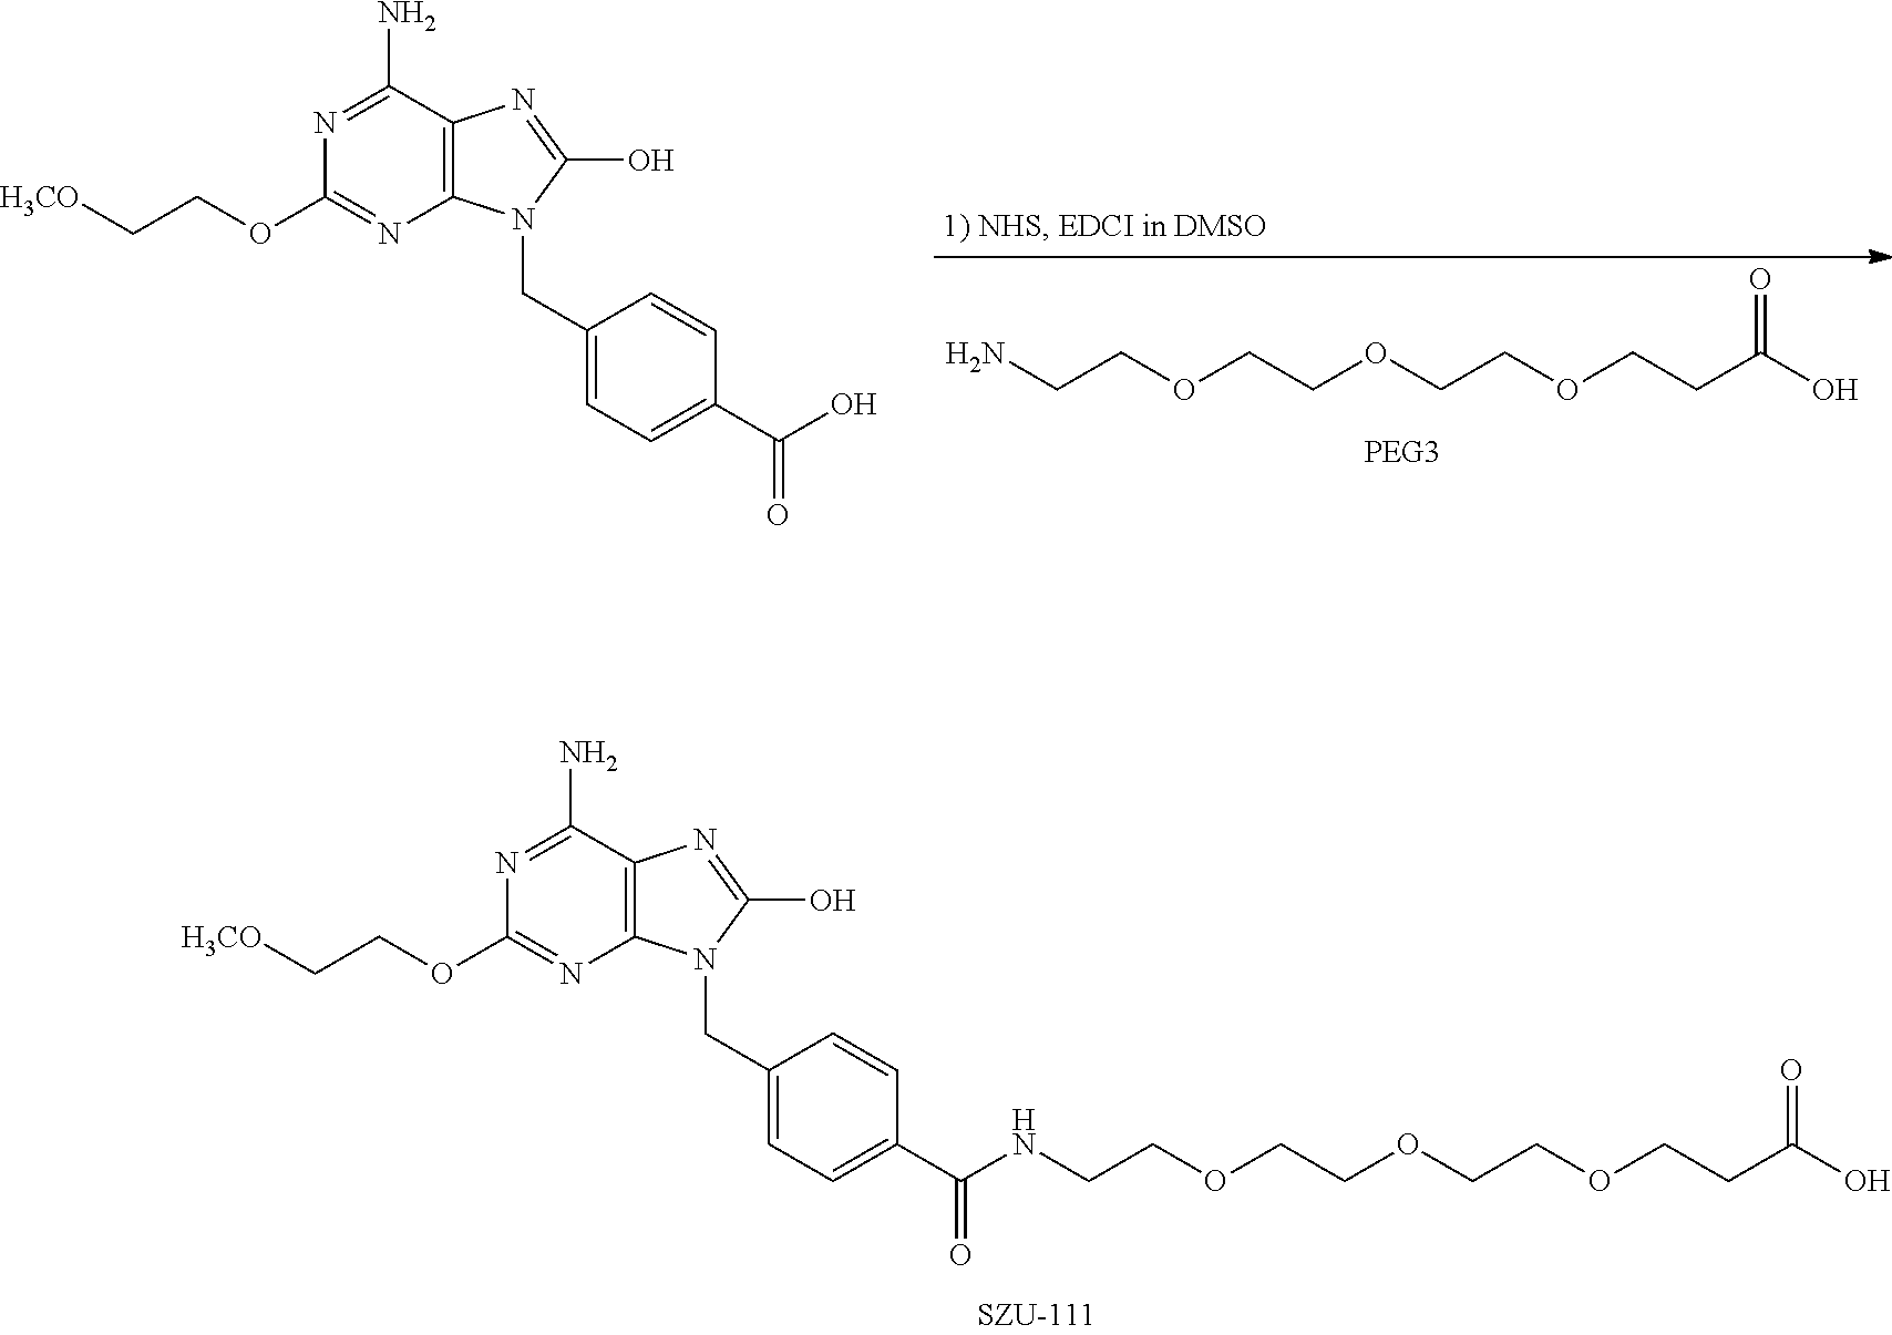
NCCOCCOCCOCCC(O)=O.N1=C(N)C2=C(N=C1OCC[H3CO])N(CC1=CC=C(C(O)=O)C=C1)C(O)=N2.N1=C(N)C2=C(N=C1OCC[H3CO])N(CC1=CC=C(C(=O)NCCOCCOCCOCCC(O)=O)C=C1)C(O)=N2
